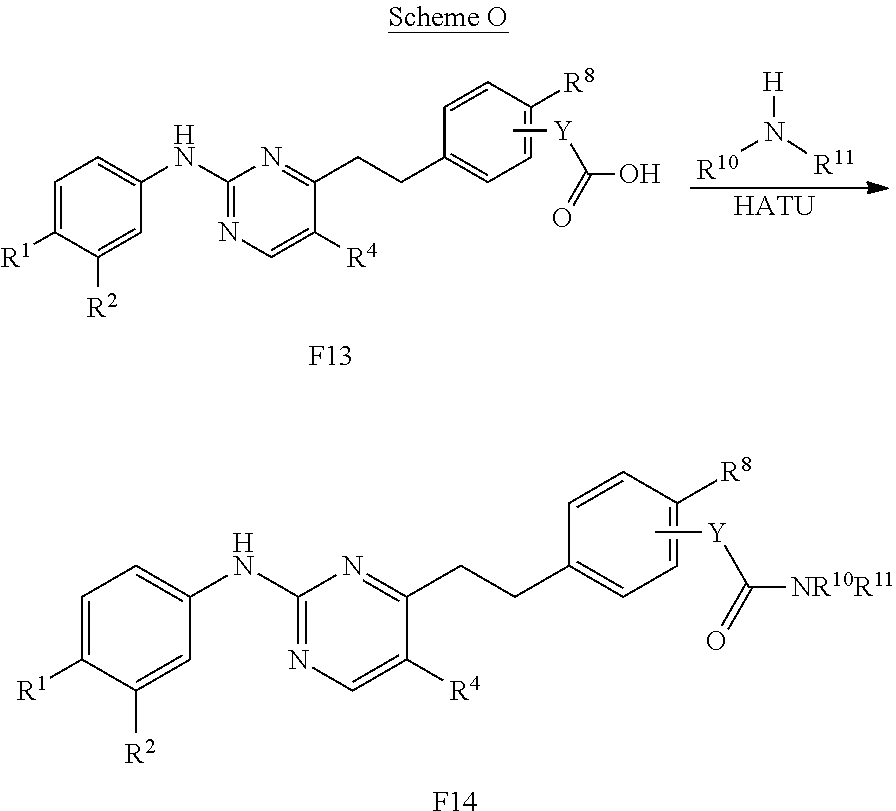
C[Y]C([NR10R11])=O.C1=C([R1])C([R2])=CC(NC2=NC=C([R4])C(CCC3=CC=C([R8])C=C3)=N2)=C1.[F14].C[Y]C(O)=O.C1=C([R1])C([R2])=CC(NC2=NC=C([R4])C(CCC3=CC=C([R8])C=C3)=N2)=C1.[F13].[H]N([R11])[R10].[HATU]
